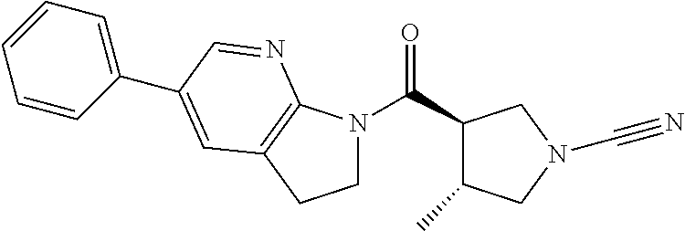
C1N(C(C2C(C)CN(C#N)C2)=O)C2=C(C1)C=C(C1=CC=CC=C1)C=N2
